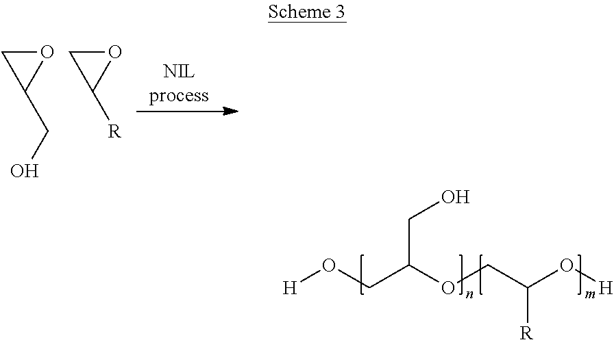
[H]OCC(OCC(O[H])[R])CO.O1CC1CO.O1CC1[R]
